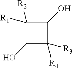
C1(O)C([R1])([R2])C(O)C1([R3])[R4]
